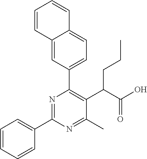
C1=CC=CC(C2=NC(C3=CC=C4C(=C3)C=CC=C4)=C(C(C(O)=O)CCC)C(C)=N2)=C1
